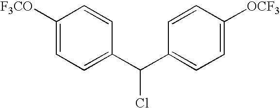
C1([F3CO])=CC=C(C(C2=CC=C([OCF3])C=C2)Cl)C=C1
